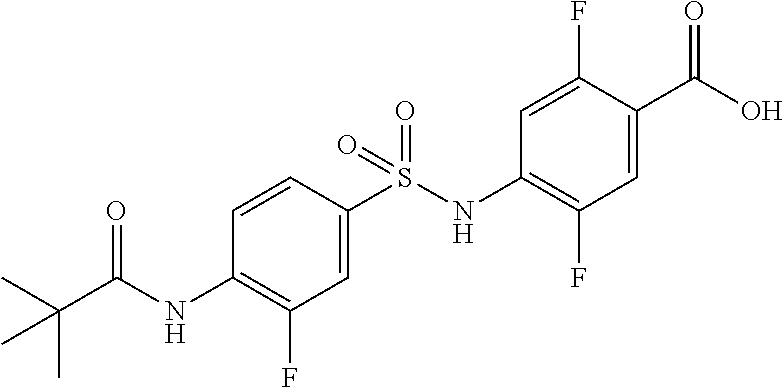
C1=C(S(NC2=C(F)C=C(C(O)=O)C(F)=C2)(=O)=O)C=CC(NC(C(C)(C)C)=O)=C1F
